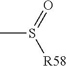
S(=O)([R58])C
